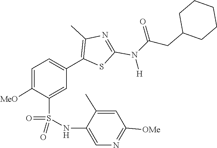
O=C(N(C1=NC(C)=C(C2=CC=C([MeO])C(S(=O)(NC3=CN=C([OMe])C=C3C)=O)=C2)S1)[H])CC1CCCCC1
